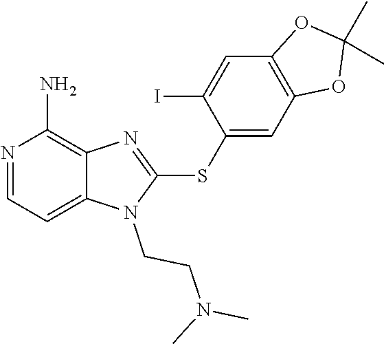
C12=CC=NC(N)=C1N=C(SC1=CC3=C(C=C1I)OC(C)(C)O3)N2CCN(C)C
